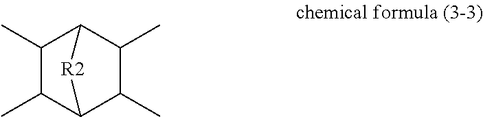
C1(C)C(C)C2C(C)C(C)C1[R2]2
